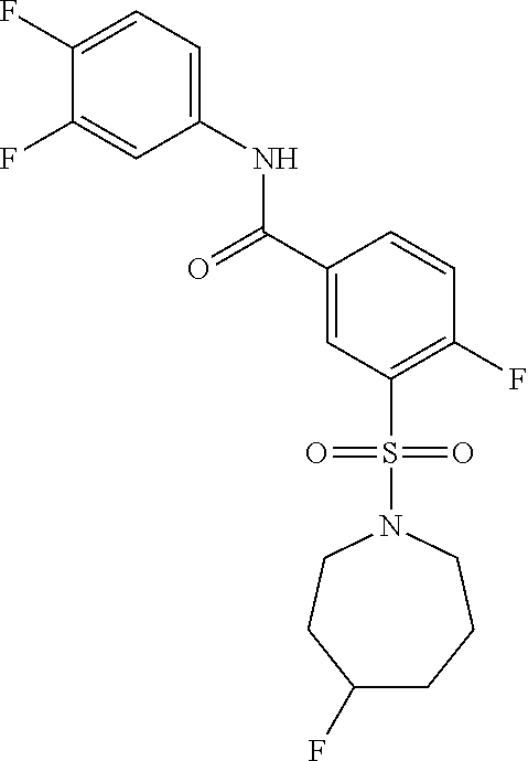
C1(F)=CC=C(NC(C2=CC(S(=O)(=O)N3CCC(F)CCC3)=C(F)C=C2)=O)C=C1F
